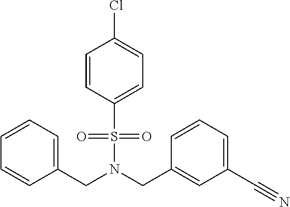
C(N(CC1=CC(C#N)=CC=C1)S(=O)(=O)C1=CC=C(Cl)C=C1)C1=CC=CC=C1
